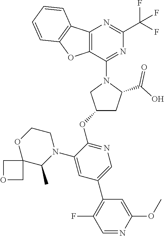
C12=C(C(N3CC(OC4=NC=C(C5=C(F)C=NC(OC)=C5)C=C4N4CCOC5(C4C)COC5)CC3C(O)=O)=NC(C(F)(F)F)=N1)OC1=C2C=CC=C1
